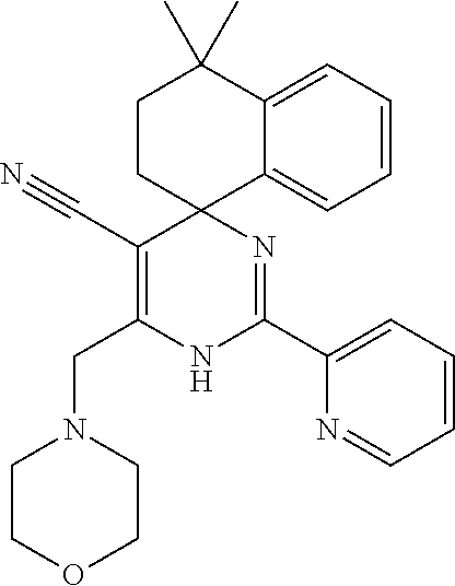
C1CC2(C3=CC=CC=C3C1(C)C)C(C#N)=C(CN1CCOCC1)NC(C1=CC=CC=N1)=N2
